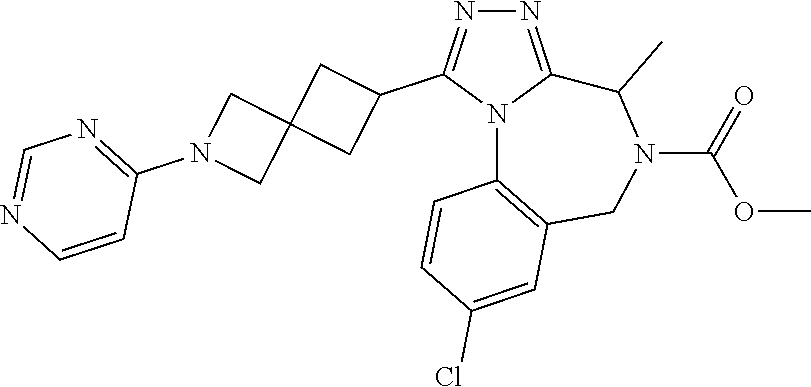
N1=C2N(C(C3CC4(C3)CN(C3=NC=NC=C3)C4)=N1)C1=C(CN(C(=O)OC)C2C)C=C(Cl)C=C1
